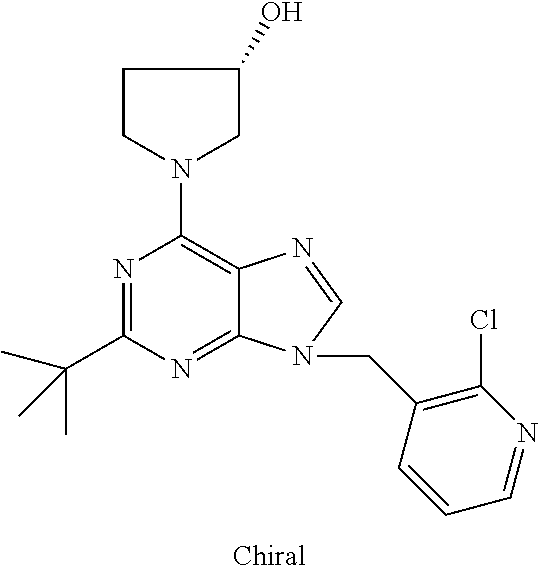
N1=C(C(C)(C)C)N=C2C(=C1N1CC(O)CC1)N=CN2CC1=C(Cl)N=CC=C1
